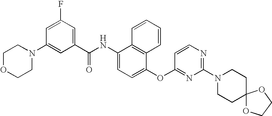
C1OCCN(C2=CC(C(NC3=CC=C(OC4=NC(N5CCC6(CC5)OCCO6)=NC=C4)C4=C3C=CC=C4)=O)=CC(F)=C2)C1
